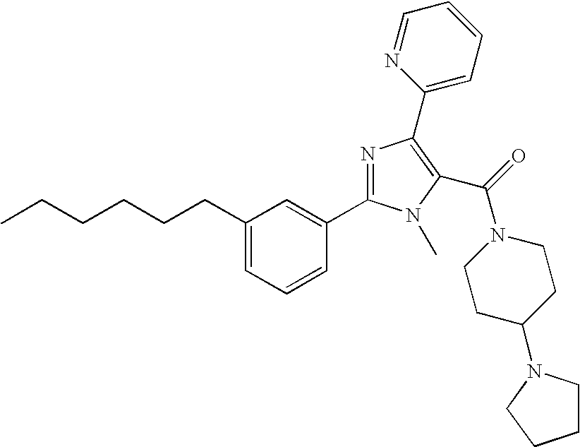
CCCCCCC1=CC=CC(C2=NC(C3=CC=CC=N3)=C(C(=O)N3CCC(N4CCCC4)CC3)N2C)=C1
